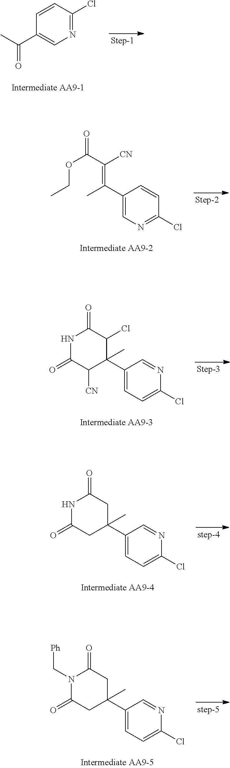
C1=CC(C(C)=O)=CN=C1Cl.C1(C(C)=C(C(OCC)=O)[CN])=CN=C(Cl)C=C1.C1(C2(C)C([CN])C(=O)NC(=O)C2Cl)=CC=C(Cl)N=C1.C1(C2(C)CC(=O)NC(=O)C2)=CC=C(Cl)N=C1.C1(C2(C)CC(=O)N(C[Ph])C(=O)C2)=CC=C(Cl)N=C1
